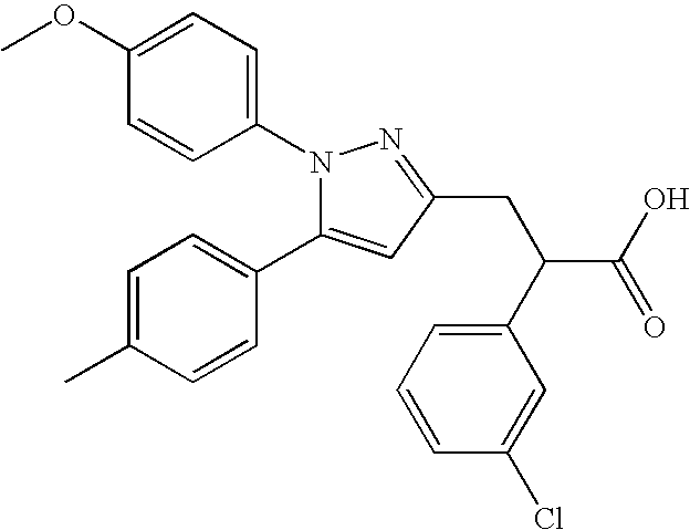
N1(C2=CC=C(OC)C=C2)C(C2=CC=C(C)C=C2)=CC(CC(C2=CC=CC(Cl)=C2)C(=O)O)=N1
